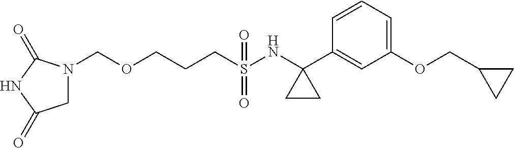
C(S(NC1(C2=CC(OCC3CC3)=CC=C2)CC1)(=O)=O)CCOCN1CC(=O)NC1=O
